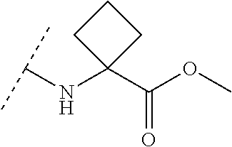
C(NC1(C(OC)=O)CCC1)(C)C
